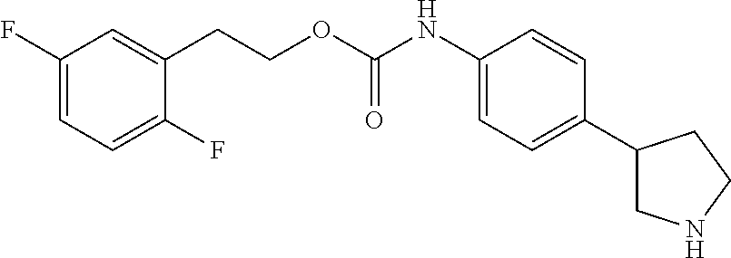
C1(F)=CC=C(F)C(CCOC(NC2=CC=C(C3CNCC3)C=C2)=O)=C1
